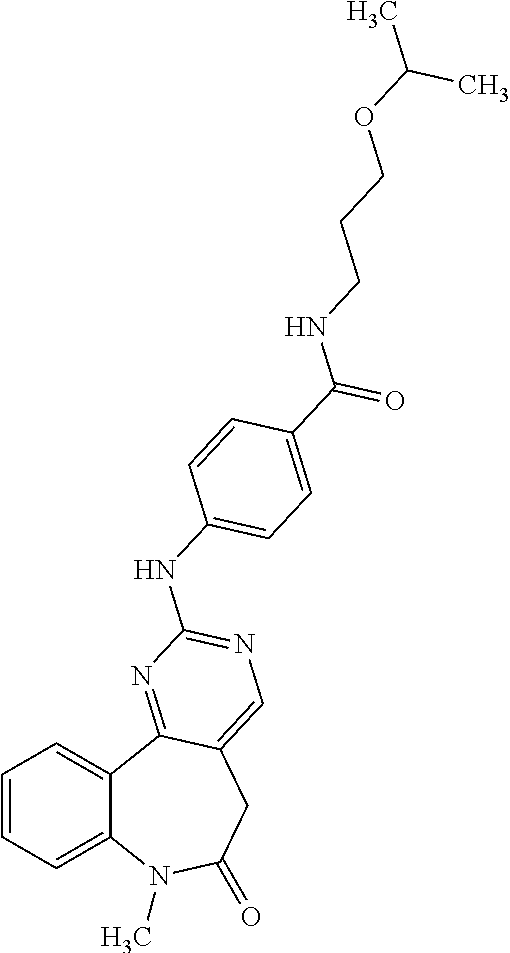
C1=CC=C2C(=C1)C1=NC(NC3=CC=C(C(NCCCOC(C)C)=O)C=C3)=NC=C1CC(=O)N2C
